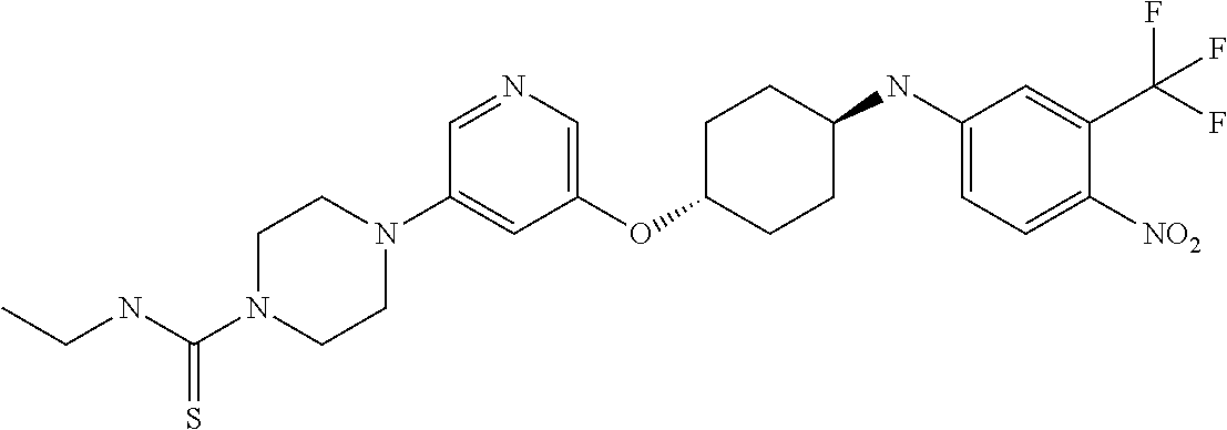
C1(OC2CCC(NC3=CC=C([NO2])C(C(F)(F)F)=C3)CC2)=CN=CC(N2CCN(C(NCC)=S)CC2)=C1
